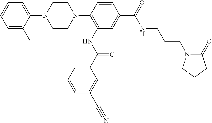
C1=C(C)C(N2CCN(C3=C(NC(=O)C4=CC=CC(C#N)=C4)C=C(C(=O)NCCCN4C(=O)CCC4)C=C3)CC2)=CC=C1
